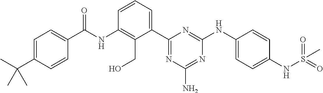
N(C1=C(CO)C(C2=NC(N)=NC(NC3=CC=C(NS(=O)(=O)C)C=C3)=N2)=CC=C1)C(=O)C1=CC=C(C(C)(C)C)C=C1
